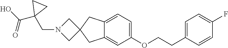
C1=C(CCOC2=CC=C3C(=C2)CC2(C3)CN(CC3(C(O)=O)CC3)C2)C=CC(F)=C1
